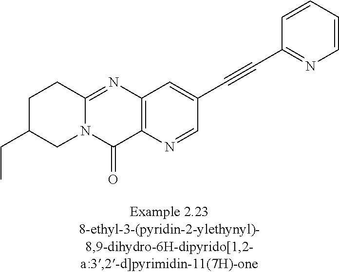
N12C(=NC3=C(C1=O)N=CC(C#CC1=NC=CC=C1)=C3)CCC(CC)C2
